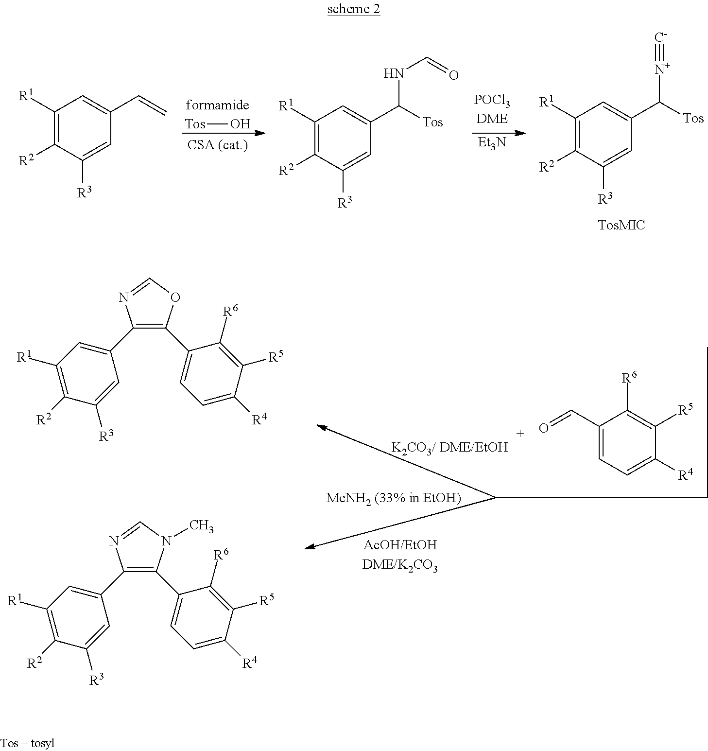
C1([R1])=C([R2])C([R3])=CC(C=C)=C1.[Tos]O.C1([R1])=C([R2])C([R3])=CC(C([Tos])NC=O)=C1.[Et3N].C1([R1])=C([R2])C([R3])=CC(C([Tos])[N+]#[C-])=C1.C1(C2=C(C3=CC=C([R4])C([R5])=C3[R6])OC=N2)=CC([R1])=C([R2])C([R3])=C1.C1(C2=C(C3=CC=C([R4])C([R5])=C3[R6])N(C)C=N2)=CC([R1])=C([R2])C([R3])=C1.C1(C=O)=CC=C([R4])C([R5])=C1[R6]
